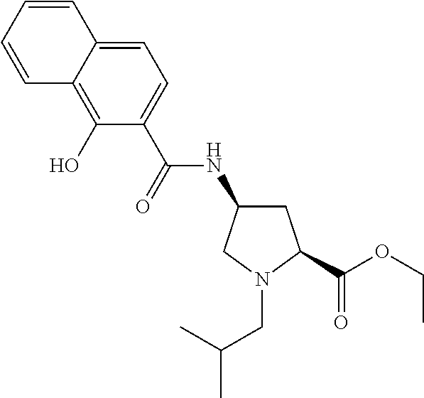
C(N1CC(NC(=O)C2=CC=C3C(=C2O)C=CC=C3)CC1C(OCC)=O)C(C)C
